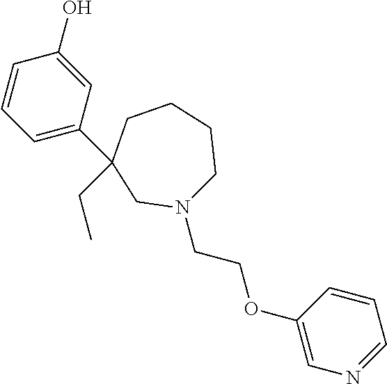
C1=CC=C(C2(CC)CCCCN(CCOC3=CN=CC=C3)C2)C=C1O
